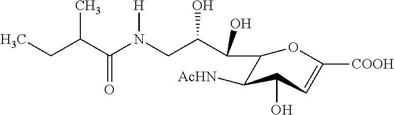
CCC(C(N(CC(C(O)C1C([AcHN])C(O)C=C([COOH])O1)O)[H])=O)C
